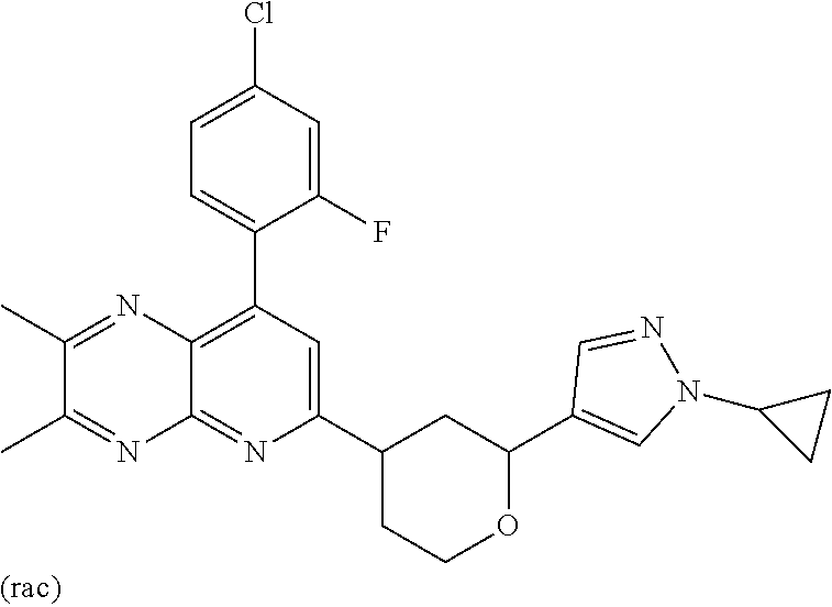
C12=NC(C3CCOC(C4=CN(C5CC5)N=C4)C3)=CC(C3=CC=C(Cl)C=C3F)=C1N=C(C)C(C)=N2
